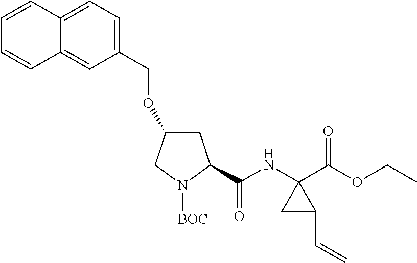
C1(COC2CC(C(NC3(C(OCC)=O)CC3C=C)=O)N([BOC])C2)=CC=C2C(=C1)C=CC=C2
